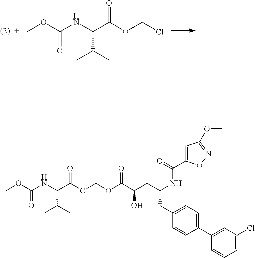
COC(=O)NC(C(=O)OCCl)C(C)C.COC(=O)NC(C(=O)OCOC(=O)C(CC(NC(=O)C1=CC(OC)=NO1)CC1=CC=C(C2=CC(Cl)=CC=C2)C=C1)O)C(C)C
